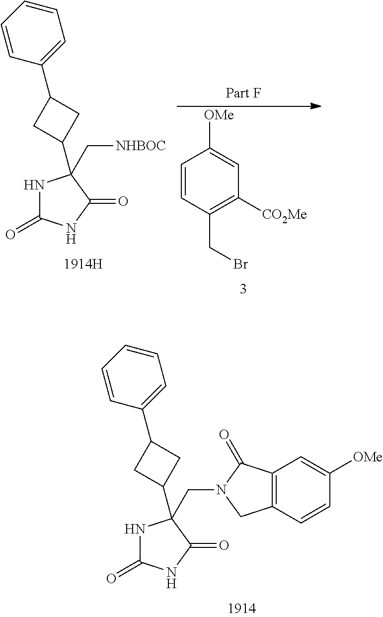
C1=CC=CC=C1C1CC(C2(CN3C(=O)C4=C(C=CC([OMe])=C4)C3)NC(=O)NC2=O)C1.C1=CC=CC=C1C1CC(C2(C[NHBOC])NC(=O)NC2=O)C1.C1=CC(CBr)=C([CO2Me])C=C1[OMe]
